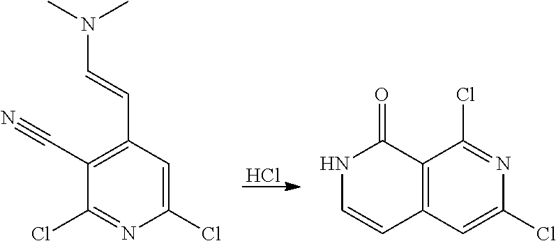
Cl.C1(Cl)=CC(C=CN(C)C)=C(C#N)C(Cl)=N1.C1(Cl)=CC2=C(C(Cl)=N1)C(=O)NC=C2
